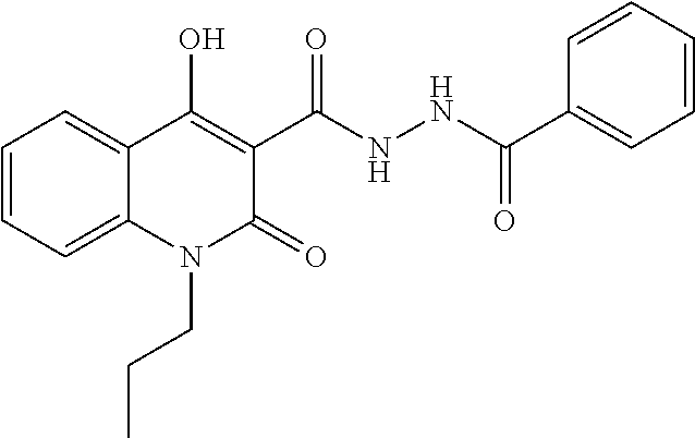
C1=CC=C2C(=C1)C(O)=C(C(NNC(C1=CC=CC=C1)=O)=O)C(=O)N2CCC
